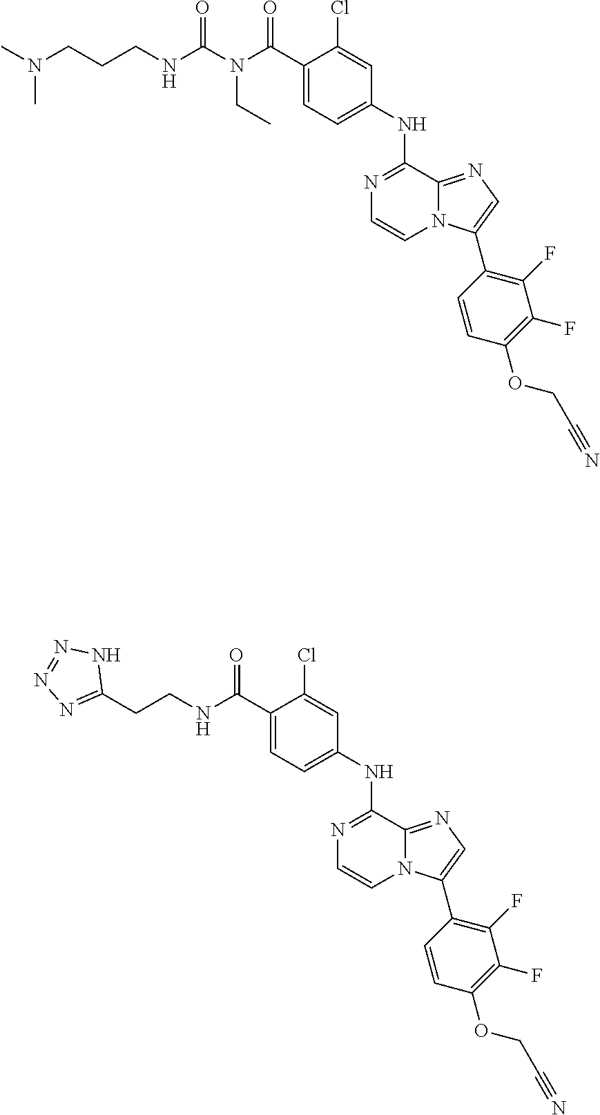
C1(C(N(C(NCCCN(C)C)=O)CC)=O)=CC=C(NC2=NC=CN3C2=NC=C3C2=C(F)C(F)=C(OCC#N)C=C2)C=C1Cl.C1(C(NCCC2=NN=NN2)=O)=CC=C(NC2=NC=CN3C2=NC=C3C2=C(F)C(F)=C(OCC#N)C=C2)C=C1Cl
